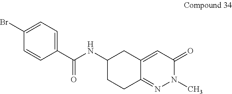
C1(C(NC2CCC3=NN(C)C(=O)C=C3C2)=O)=CC=C(Br)C=C1
